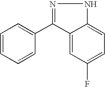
C1=CC=CC(C2=NNC3=CC=C(F)C=C23)=C1
